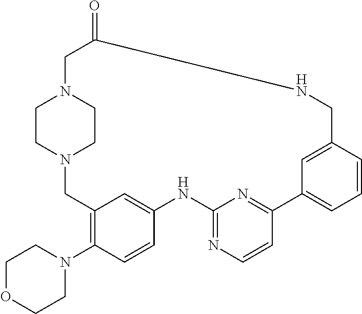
C12=CC(=C(N3CCOCC3)C=C1)CN1CCN(CC1)CC(=O)NCC1=CC(=CC=C1)C1=NC(=NC=C1)N2
